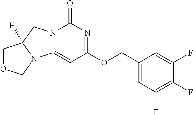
N12C(=CC(OCC3=CC(F)=C(F)C(F)=C3)=NC1=O)N1C([H])(C2)COC1
